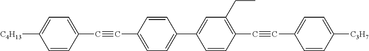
C1=CC(C2=CC(CC)=C(C#CC3=CC=C([C3H7])C=C3)C=C2)=CC=C1C#CC1=CC=C([C4H13])C=C1
